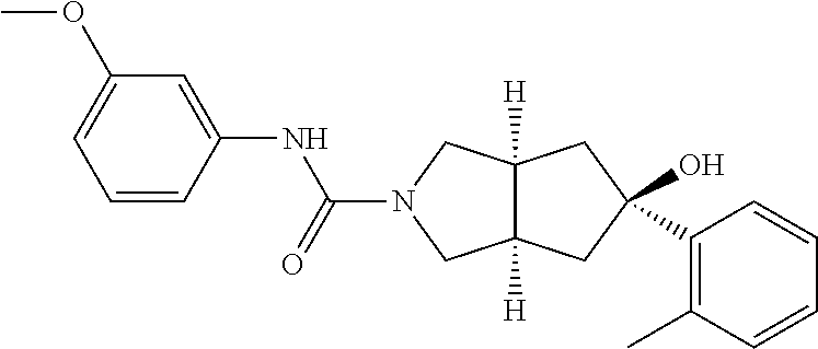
C1=CC(NC(N2CC3([H])C([H])(C2)CC(O)(C2=C(C)C=CC=C2)C3)=O)=CC(OC)=C1
